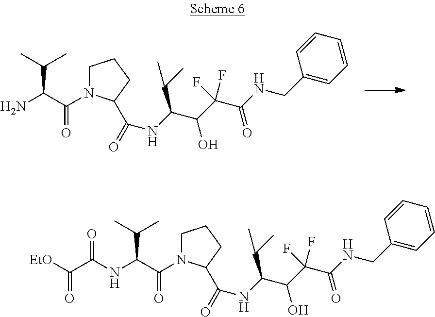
C(C(C(=O)N1CCCC1C(=O)NC(C(O)C(F)(C(NCC1=CC=CC=C1)=O)F)C(C)C)N)(C)C.C(C(C(=O)N1CCCC1C(=O)NC(C(O)C(F)(C(NCC1=CC=CC=C1)=O)F)C(C)C)NC(C([EtO])=O)=O)(C)C
